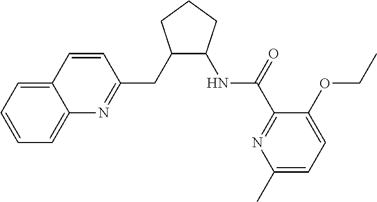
C1(CC2C(NC(C3=NC(C)=CC=C3OCC)=O)CCC2)=NC2=CC=CC=C2C=C1
